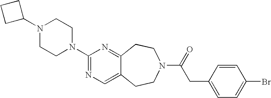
N1(C2CCC2)CCN(C2=NC=C3C(=N2)CCN(C(=O)CC2=CC=C(Br)C=C2)CC3)CC1
